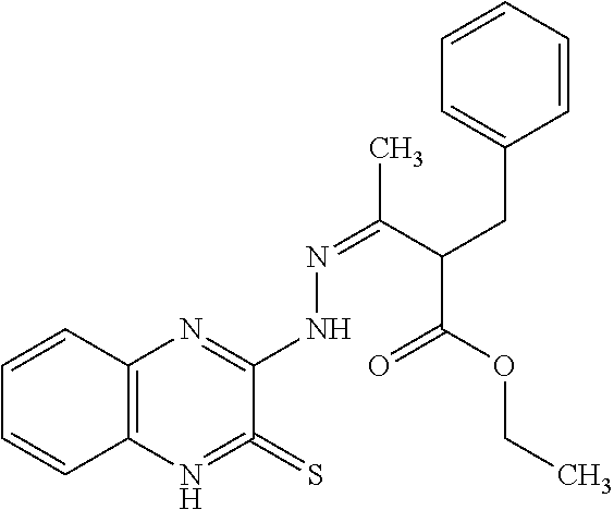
C1=CC=CC(CC(C(C)=NNC2=NC3=C(N=C2=S)C=CC=C3)C(OCC)=O)=C1
